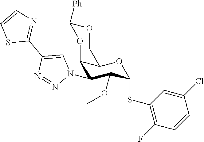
C12C(N3C=C(C4=NC=CS4)N=N3)C(OC)C(SC3=C(F)C=CC(Cl)=C3)OC1COC([Ph])O2
